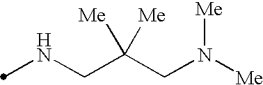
N(CC(CN([Me])[Me])([Me])[Me])C
